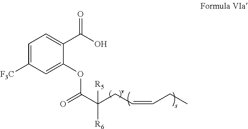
C1=C([F3C])C=C(OC(C(CC=CCC)([R6])[R5])=O)C(C(O)=O)=C1
